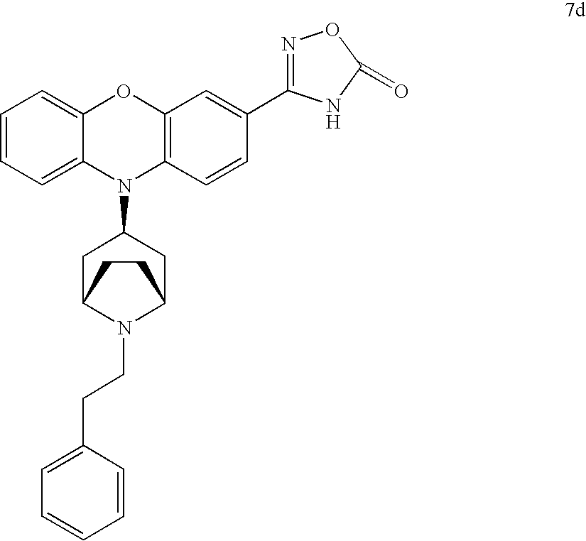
C1=CC=C2C(=C1)OC1=C(N2C2CC3N(CCC4=CC=CC=C4)C(C2)CC3)C=CC(C2=NOC(=O)N2)=C1
